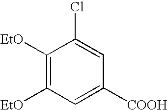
C1([EtO])=C([EtO])C=C([COOH])C=C1Cl
